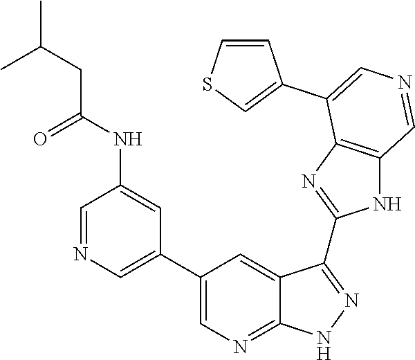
C1=NC=C(C2=CN=C3C(=C2)C(C2=NC4=C(N2)C=NC=C4C2=CSC=C2)=NN3)C=C1NC(=O)CC(C)C
